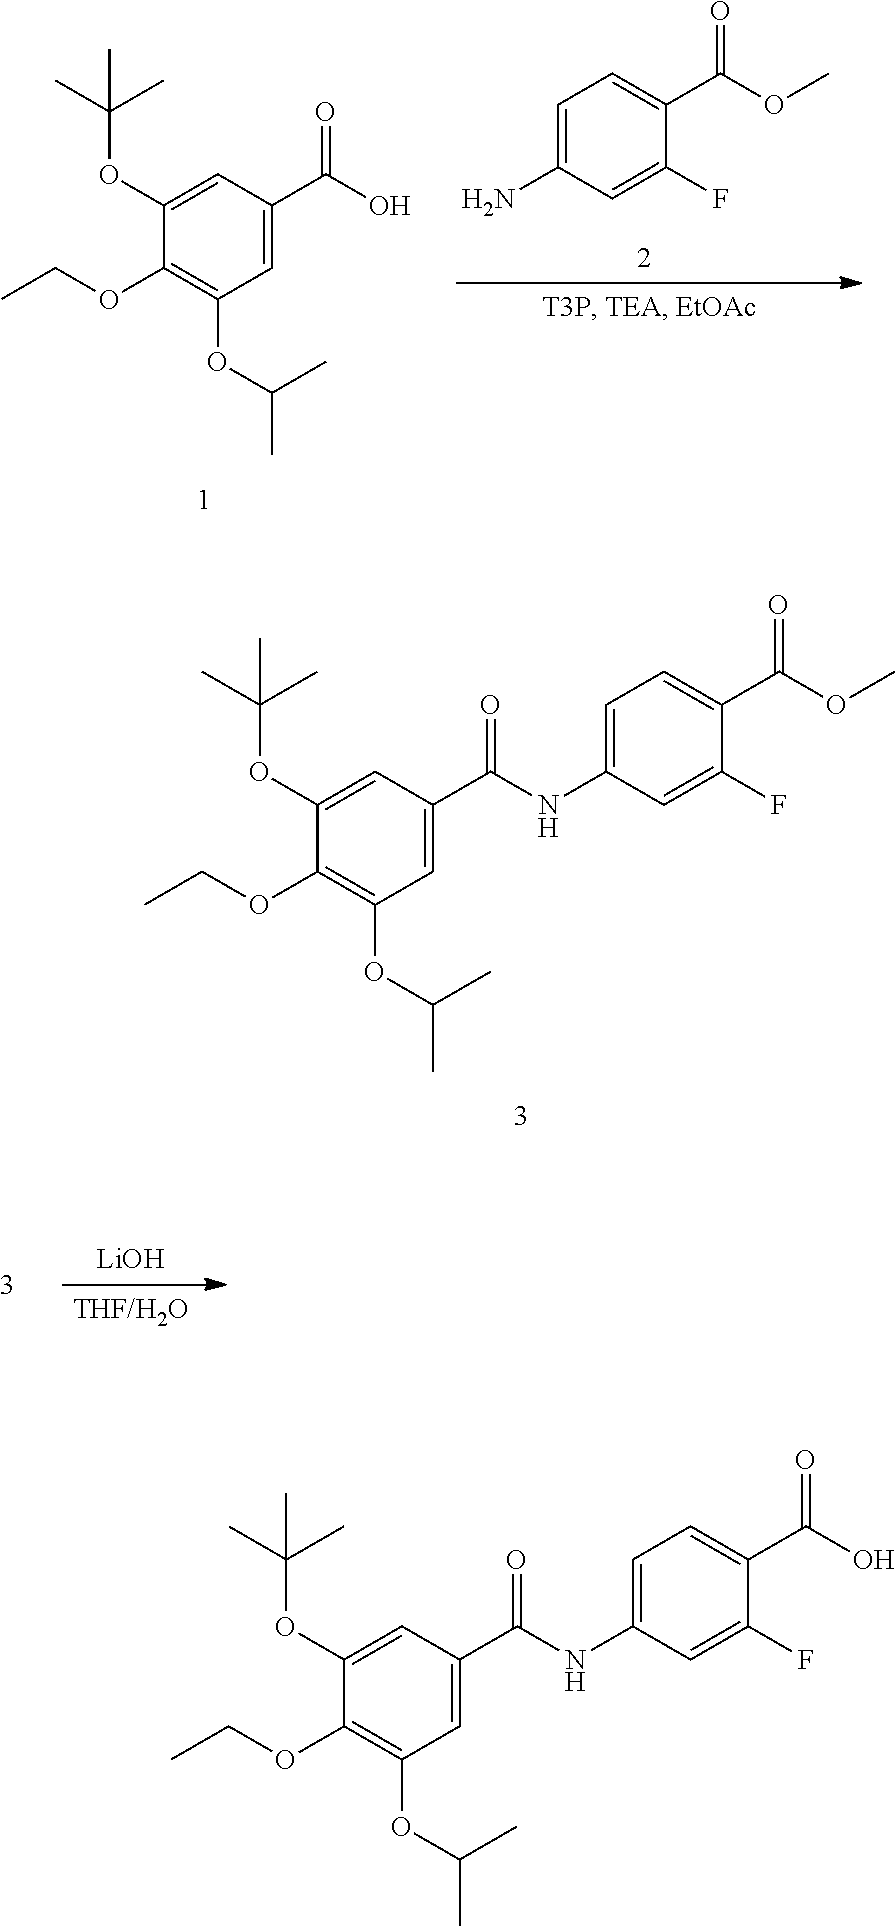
C1(OC(C)(C)C)=CC(C(NC2=CC=C(C(OC)=O)C(F)=C2)=O)=CC(OC(C)C)=C1OCC.C1(OC(C)(C)C)=CC(C(NC2=CC=C(C(O)=O)C(F)=C2)=O)=CC(OC(C)C)=C1OCC.C1(OC(C)(C)C)=CC(C(O)=O)=CC(OC(C)C)=C1OCC.C1=C(N)C=C(F)C(C(OC)=O)=C1.[LiOH].[THF/H2O]
